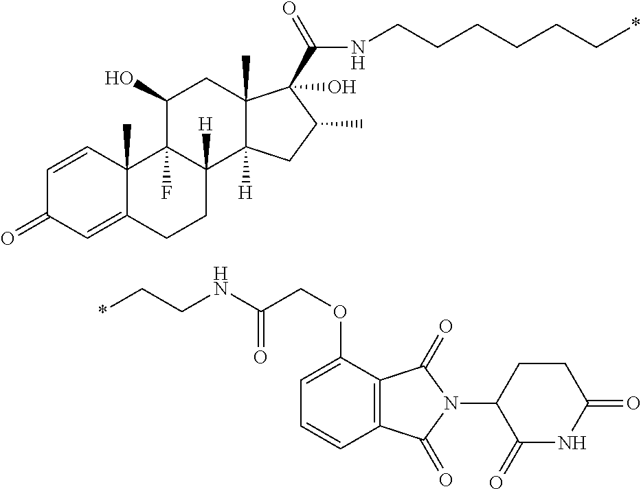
N(C(COC1=CC=CC2=C1C(=O)N(C1CCC(=O)NC1=O)C2=O)=O)CC*.C(CCCCCNC(C1(O)C2(C)C([H])(C3([H])C(F)(C(O)C2)C2(C)C(=CC(=O)C=C2)CC3)CC1C)=O)*
